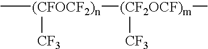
C[(CFOCF2)n]([(CF2OCF)m]([CF3])C)[CF3]
